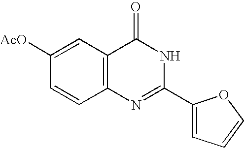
C1([AcO])=CC2=C(C=C1)N=C(C1=CC=CO1)NC2=O
